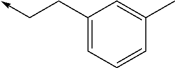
C1(CC->C)=CC=CC(C)=C1
